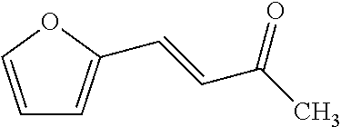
C1=COC(C=CC(C)=O)=C1
